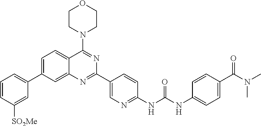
C12=CC(C3=CC=CC([SO2Me])=C3)=CC=C1C(N1CCOCC1)=NC(C1=CN=C(NC(NC3=CC=C(C(N(C)C)=O)C=C3)=O)C=C1)=N2
